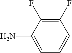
C1(F)=C(F)C(N)=CC=C1
